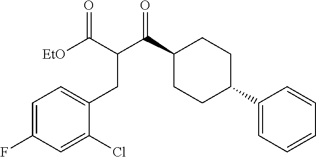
C1(C(C(CC2=CC=C(F)C=C2Cl)C(=O)[EtO])=O)CCC(C2=CC=CC=C2)CC1
